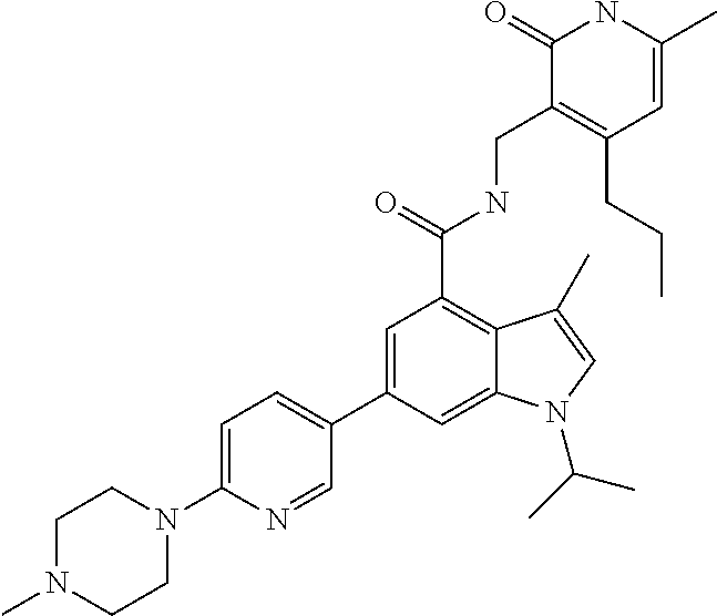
C1(C2=CC(C(NCC3=C(CCC)C=C(C)NC3=O)=O)=C3C(=C2)N(C(C)C)C=C3C)=CC=C(N2CCN(C)CC2)N=C1
